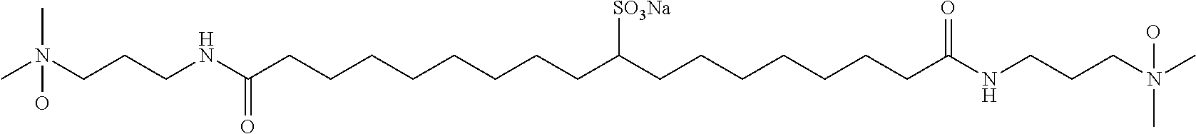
CN(CCCNC(CCCCCCCCC(CCCCCCCC(NCCCN(C)(O)C)=O)[SO3Na])=O)(C)O
